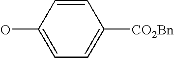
OC1=CC=C([CO2Bn])C=C1
